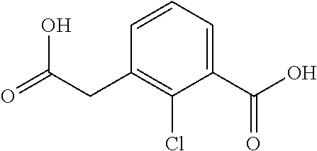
C1=CC=C(C(O)=O)C(Cl)=C1CC(=O)O
